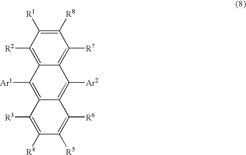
C1([R8])=C([R1])C([R2])=C2C(=C1[R7])C([Ar2])=C1C(=C2[Ar1])C([R3])=C([R4])C([R5])=C1[R6]
